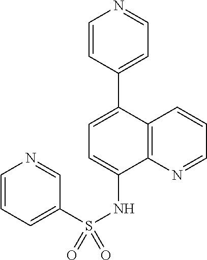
C12=C(N=CC=C1)C(NS(C1=CC=CN=C1)(=O)=O)=CC=C2C1=CC=NC=C1
